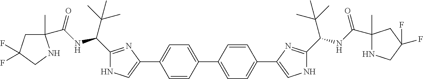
C1(C2=CC=C(C3=CNC(C(NC(C4(C)NCC(F)(F)C4)=O)C(C)(C)C)=N3)C=C2)=CC=C(C2=CNC(C(C(C)(C)C)NC(C3(C)CC(F)(F)CN3)=O)=N2)C=C1
